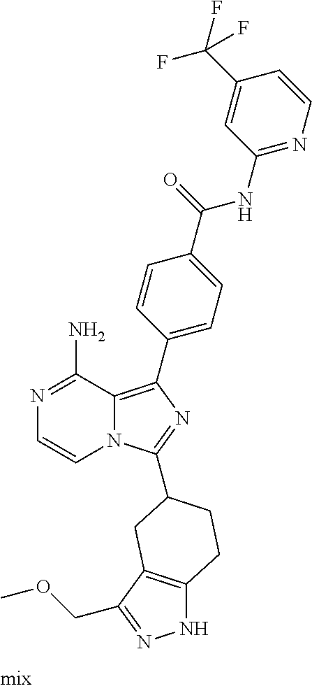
N1=C(N)C2=C(C3=CC=C(C(=O)NC4=NC=CC(C(F)(F)F)=C4)C=C3)N=C(C3CCC4=C(C(COC)=NN4)C3)N2C=C1
